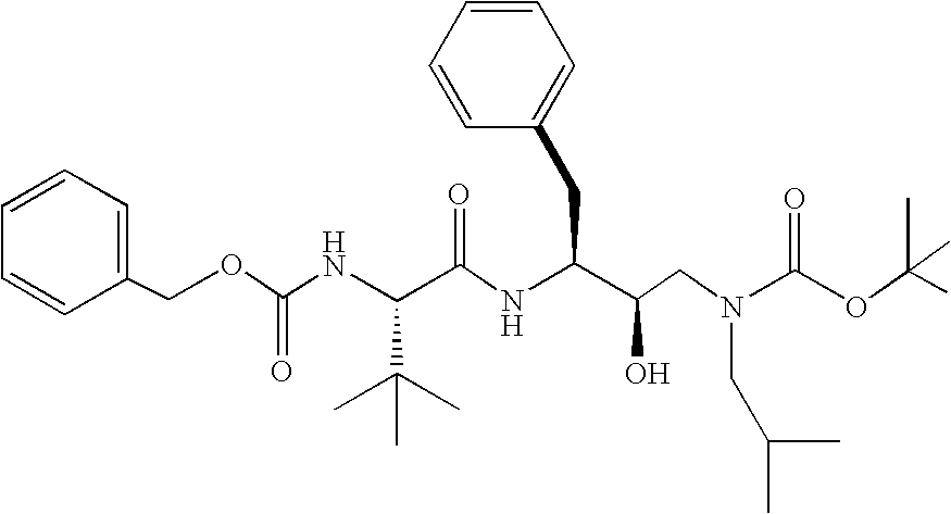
C(C(NC(C(CN(C(OC(C)(C)C)=O)CC(C)C)O)CC1=CC=CC=C1)=O)(NC(OCC1=CC=CC=C1)=O)C(C)(C)C
